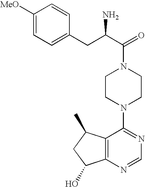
C12=C(N=CN=C1N1CCN(C(=O)C(N)CC3=CC=C([MeO])C=C3)CC1)C(O)CC2C
